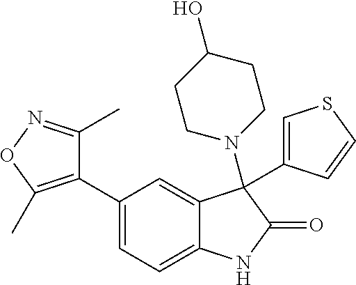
C1(C2=C(C)ON=C2C)=CC=C2C(=C1)C(C1=CSC=C1)(N1CCC(O)CC1)C(=O)N2
